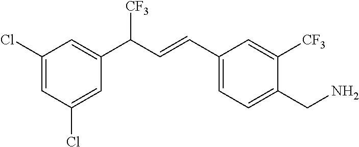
C1(CN)=CC=C(C=CC(C2=CC(Cl)=CC(Cl)=C2)[CF3])C=C1[CF3]
